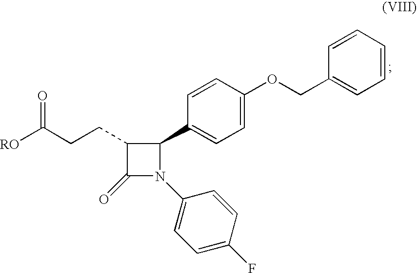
[RO]C(CCC1C(=O)N(C2=CC=C(F)C=C2)C1C1=CC=C(OCC2=CC=CC=C2)C=C1)=O
